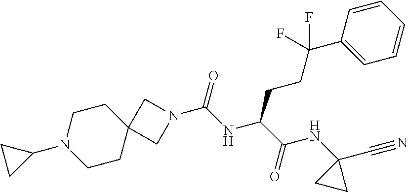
C1N(C2CC2)CCC2(C1)CN(C(NC(C(NC1(C#N)CC1)=O)CCC(C1=CC=CC=C1)(F)F)=O)C2
